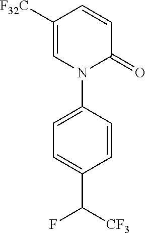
C1([F32C])=CN(C2=CC=C(C(F)[CF3])C=C2)C(=O)C=C1
